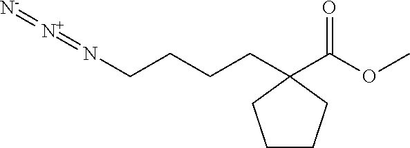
N(CCCCC1(C(OC)=O)CCCC1)=[N+]=[N-]
